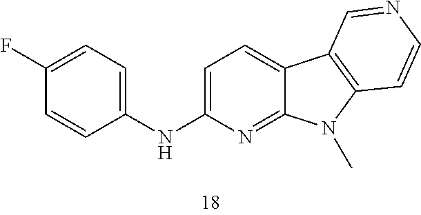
C1=C(NC2=CC=C(F)C=C2)N=C2C(=C1)C1=C(N2C)C=CN=C1
